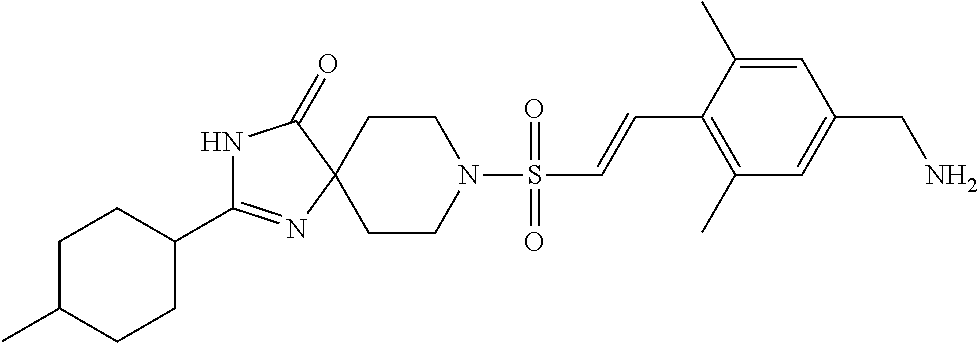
C1C(C2=NC3(CCN(S(=O)(=O)C=CC4=C(C)C=C(CN)C=C4C)CC3)C(=O)N2)CCC(C)C1
